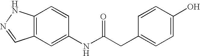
C12=C(C=C(NC(CC3=CC=C(O)C=C3)=O)C=C1)C=NN2
